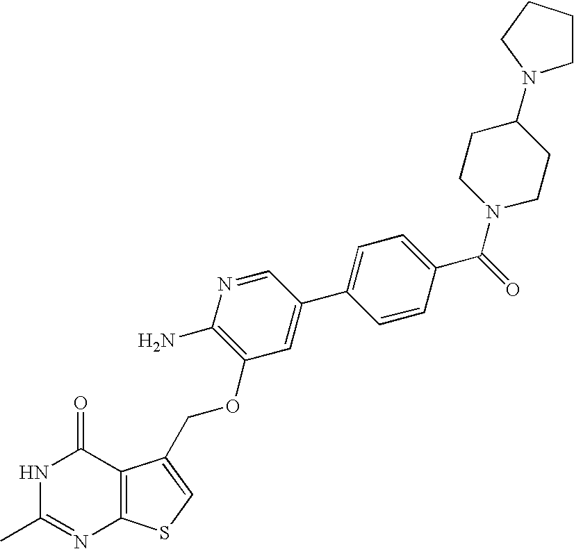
C1CCCN1C1CCN(C(=O)C2=CC=C(C3=CC(OCC4=CSC5=C4C(=O)NC(C)=N5)=C(N)N=C3)C=C2)CC1
